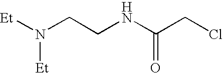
[Et]N(CCNC(CCl)=O)[Et]
